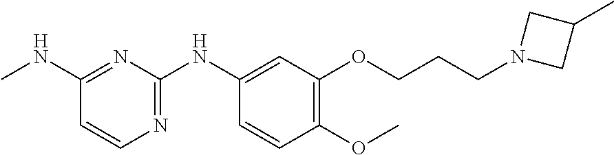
C1(NC)=NC(NC2=CC(OCCCN3CC(C)C3)=C(OC)C=C2)=NC=C1
